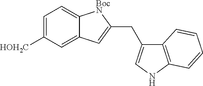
C12=C(NC=C1CC1=CC3=CC([HOH2C])=CC=C3[BocN]1)C=CC=C2
